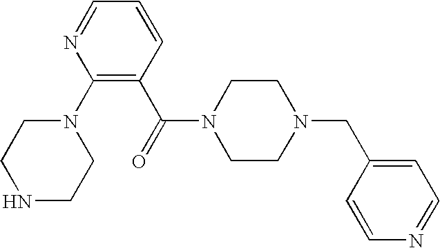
C1(N2CCNCC2)=C(C(=O)N2CCN(CC3=CC=NC=C3)CC2)C=CC=N1
